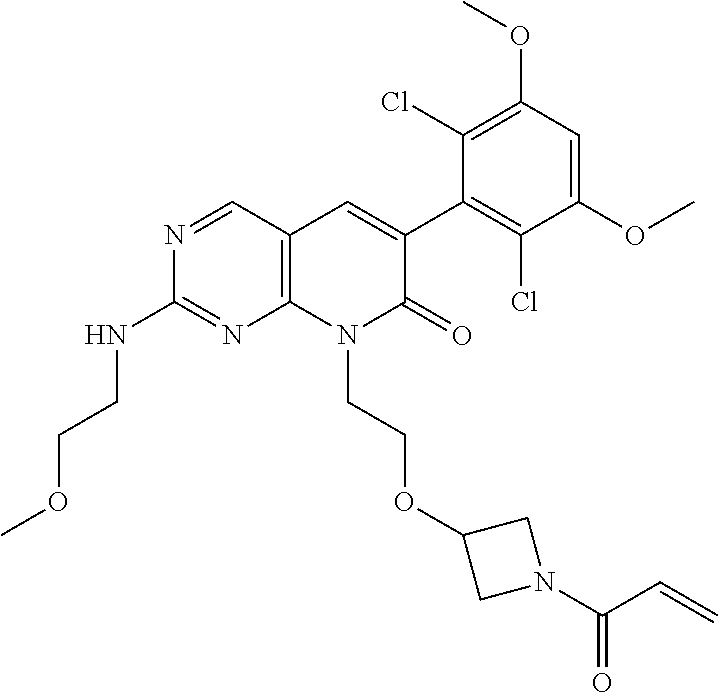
C1(NCCOC)=NC2=C(C=N1)C=C(C1=C(Cl)C(OC)=CC(OC)=C1Cl)C(=O)N2CCOC1CN(C(C=C)=O)C1
